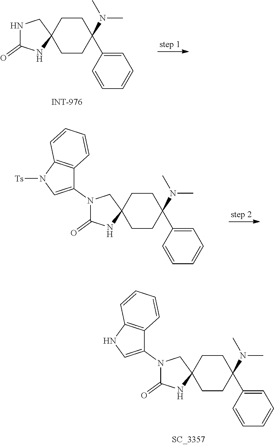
C1CC(C2=CC=CC=C2)(N(C)C)CCC12CNC(=O)N2.C1CC(C2=CC=CC=C2)(N(C)C)CCC12CN(C1=CN([Ts])C3=C1C=CC=C3)C(=O)N2.C1CC(C2=CC=CC=C2)(N(C)C)CCC12CN(C1=CNC3=C1C=CC=C3)C(=O)N2
